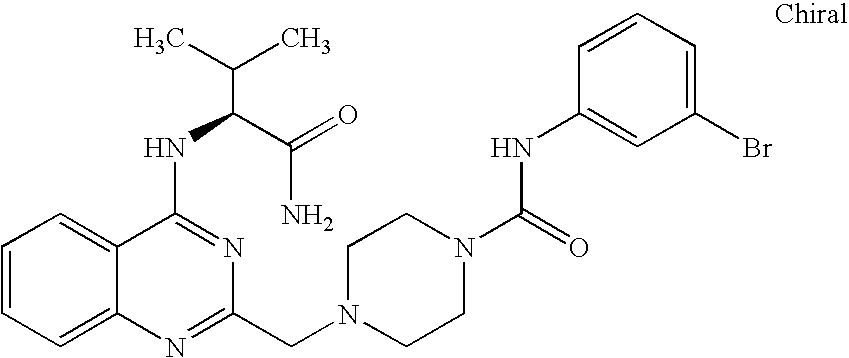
C1=CC=C2C(=C1)C(NC(C(N)=O)C(C)C)=NC(CN1CCN(C(=O)NC3=CC(Br)=CC=C3)CC1)=N2
